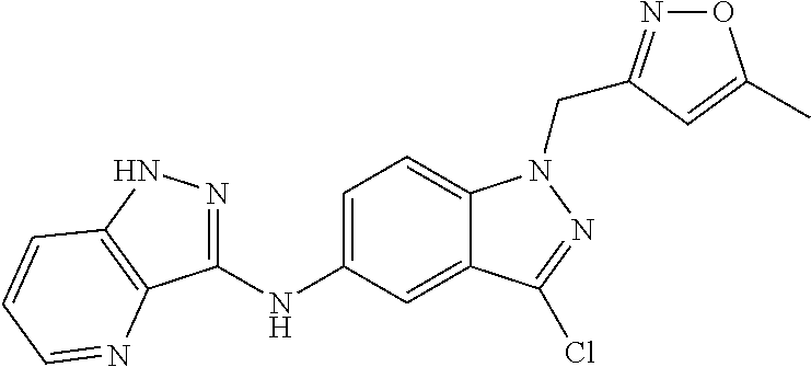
C1(NC2=CC=C3C(=C2)C(Cl)=NN3CC2=NOC(C)=C2)=NNC2=C1N=CC=C2
